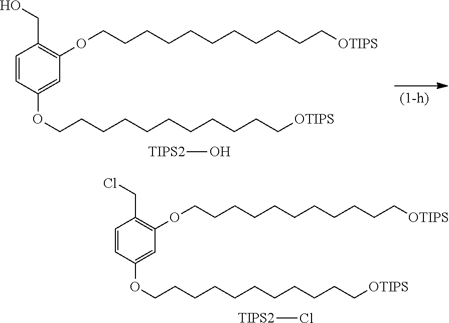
[TIPS2]Cl.C1=CC(OCCCCCCCCCCC[OTIPS])=CC(OCCCCCCCCCCC[OTIPS])=C1CCl.[TIPS2]O.C1=CC(OCCCCCCCCCCC[OTIPS])=CC(OCCCCCCCCCCC[OTIPS])=C1CO
